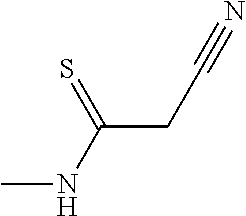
CNC(CC#N)=S
